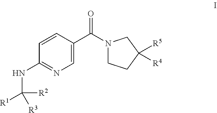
O=C(N1CCC([R5])([R4])C1)C1=CN=C(NC([R2])([R3])[R1])C=C1
